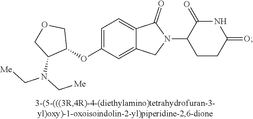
C1=C(OC2COCC2N(C[Me])C[Me])C=C2C(=C1)C(=O)N(C1CCC(=O)NC1=O)C2
